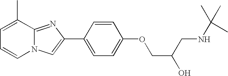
N12C(=NC(C3=CC=C(OCC(CNC(C)(C)C)O)C=C3)=C1)C(C)=CC=C2
